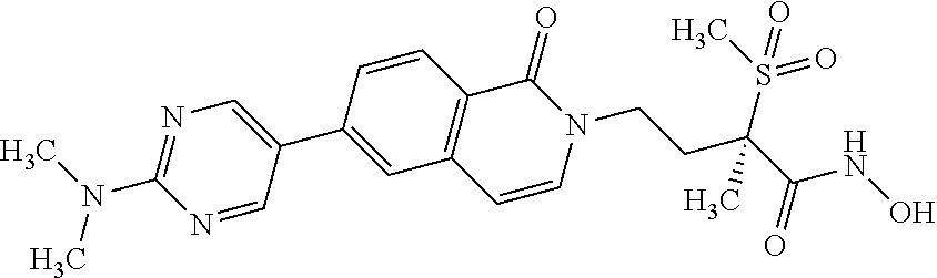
C1=CC(C2=CN=C(N(C)C)N=C2)=CC2=C1C(=O)N(CCC(C(NO)=O)(S(C)(=O)=O)C)C=C2
